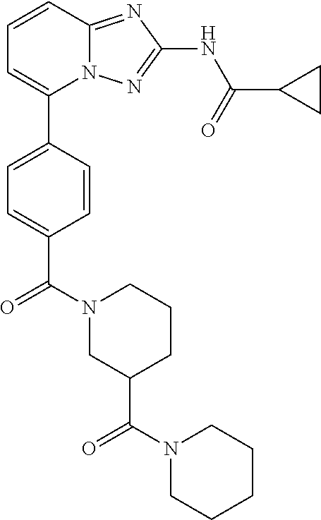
C1=CC2=NC(NC(=O)C3CC3)=NN2C(C2=CC=C(C(N3CC(C(N4CCCCC4)=O)CCC3)=O)C=C2)=C1
